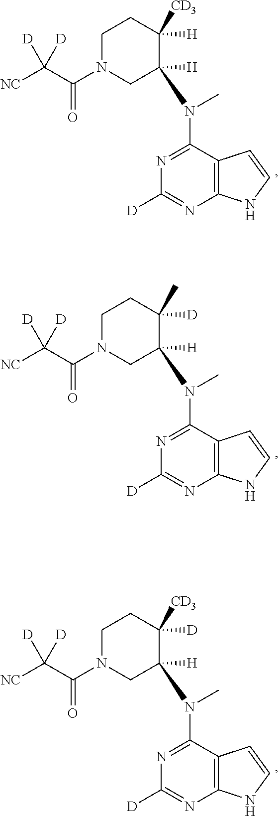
C12=C(C(N(C)C3([H])CN(C(C([NC])([D])[D])=O)CCC3([H])[CD3])=NC([D])=N1)C=CN2.C12=C(C(N(C)C3([H])CN(C(C([NC])([D])[D])=O)CCC3([D])C)=NC([D])=N1)C=CN2.C12=C(C(N(C)C3([H])CN(C(C([NC])([D])[D])=O)CCC3([D])[CD3])=NC([D])=N1)C=CN2
